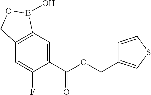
C1=C(C(OCC2=CSC=C2)=O)C(F)=CC2=C1B(O)OC2
